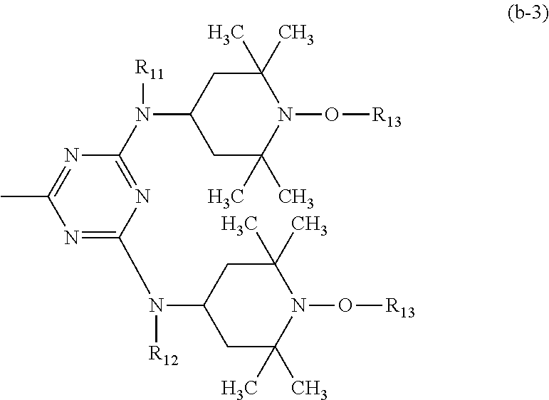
N1=C(N([R12])C2CC(C)(C)N(O[R13])C(C)(C)C2)N=C(N(C2CC(C)(C)N(O[R13])C(C)(C)C2)[R11])N=C1C
